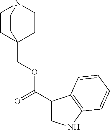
C1CC2(COC(C3=CNC4=C3C=CC=C4)=O)CCN1CC2
